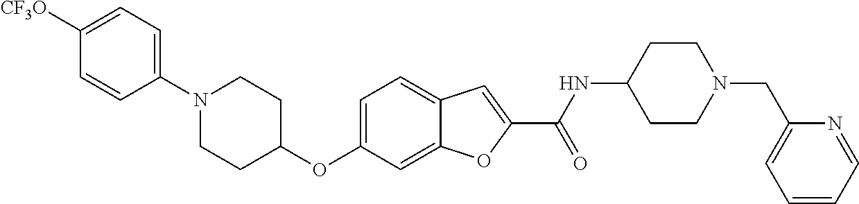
C1=C2C(=CC=C1OC1CCN(C3=CC=C([CF3O])C=C3)CC1)C=C(C(=O)NC1CCN(CC3=CC=CC=N3)CC1)O2
